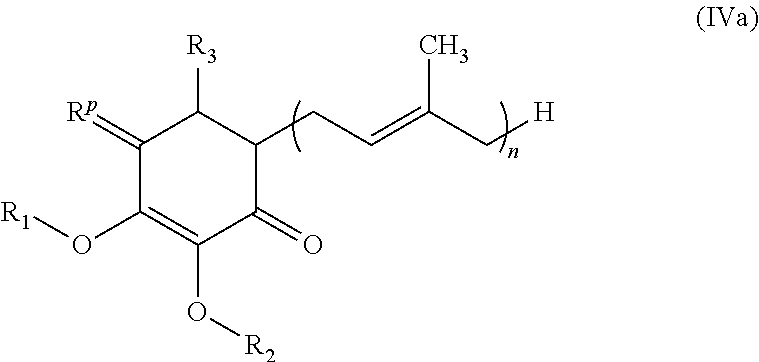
C1(=[Rp])C(O[R1])=C(O[R2])C(=O)C(CC=C(C[H])C)C1[R3]
